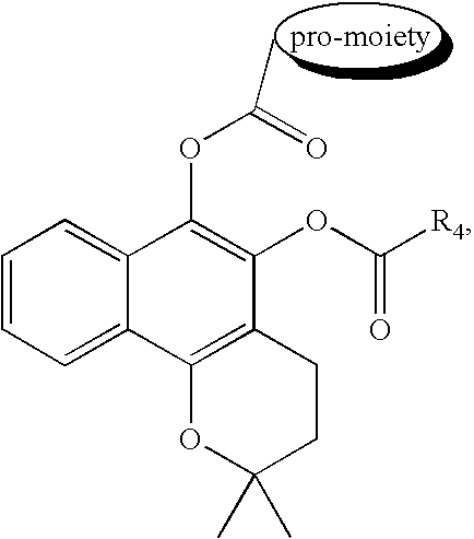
C1=CC=C2C(=C1)C(OC(=O)C)=C(OC([R4])=O)C1=C2OC(C)(C)CC1
